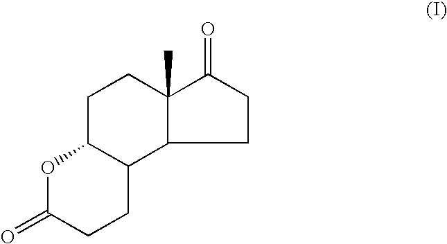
C12C(C)(C(=O)CC1)CCC1C2CCC(=O)O1
